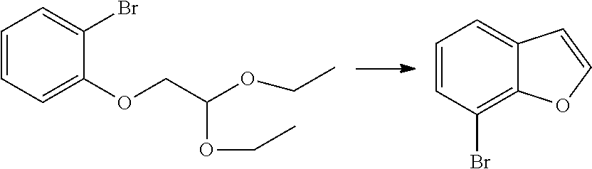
C1=CC=C(OCC(OCC)OCC)C(Br)=C1.C1=CC(Br)=C2C(=C1)C=CO2
